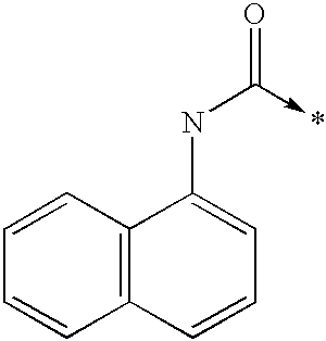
C12=C(C=CC=C1)C(NC(=O)->*)=CC=C2
